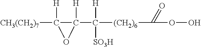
[CH3(CH2)7]C1([H])C(C([(CH2)6]C(OO)=O)([SO3H])[H])([H])O1
